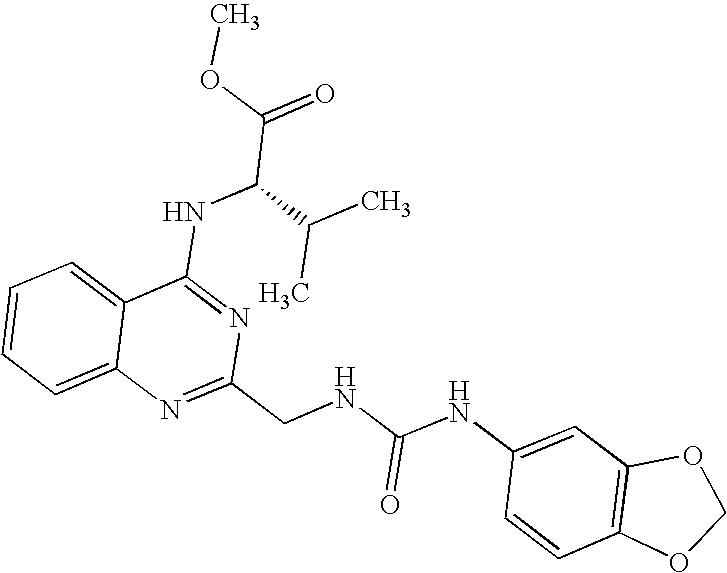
C12=CC=CC=C1N=C(CNC(NC1=CC3=C(C=C1)OCO3)=O)N=C2NC(C(=O)OC)C(C)C
